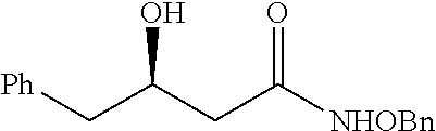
C(C(CC([NHOBn])=O)O)[Ph]
